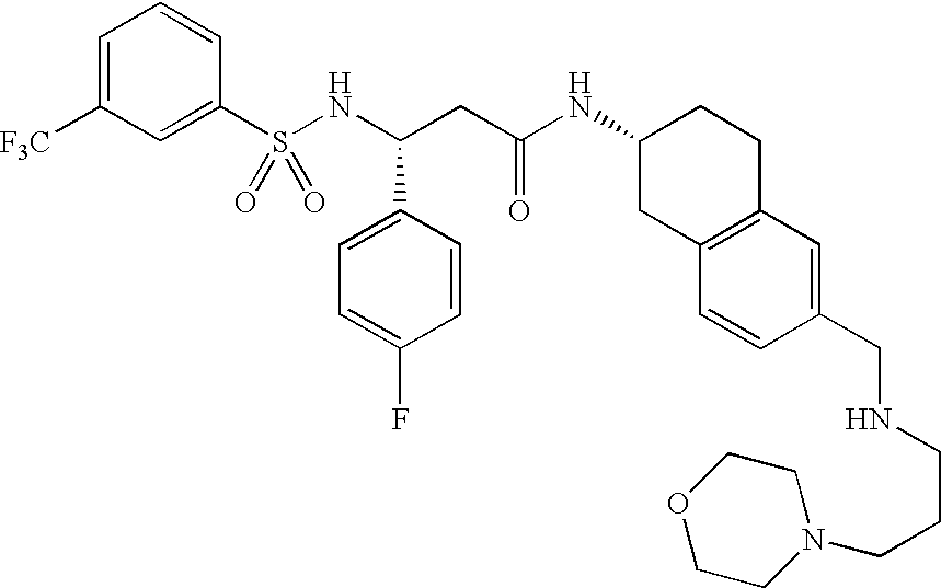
C1=C([F3C])C=C(S(NC(CC(NC2CC3=C(CC2)C=C(CNCCCN2CCOCC2)C=C3)=O)C2=CC=C(F)C=C2)(=O)=O)C=C1
